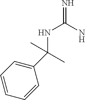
C1=CC=C(C(NC(=N)N)(C)C)C=C1
